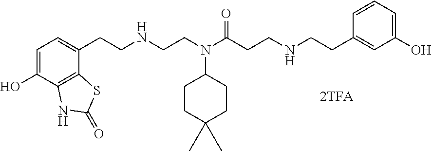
C1=C(O)C2=C(C(CCNCCN(C(CCNCCC3=CC(O)=CC=C3)=O)C3CCC(C)(C)CC3)=C1)SC(=O)N2
